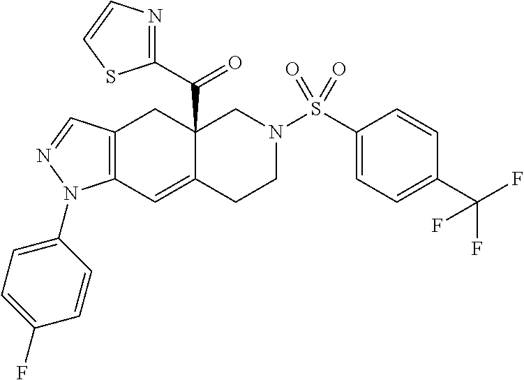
C12=C(C=NN1C1=CC=C(F)C=C1)CC1(C(=O)C3=NC=CS3)C(=C2)CCN(S(C2=CC=C(C(F)(F)F)C=C2)(=O)=O)C1
